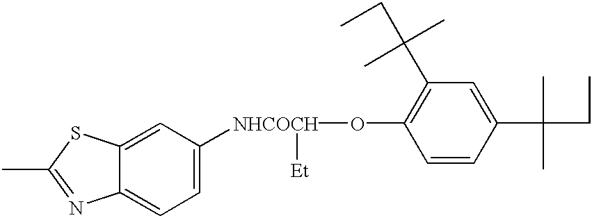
C12=CC=C([NHCOCH](OC3=C(C(CC)(C)C)C=C(C(CC)(C)C)C=C3)[Et])C=C1SC(C)=N2
